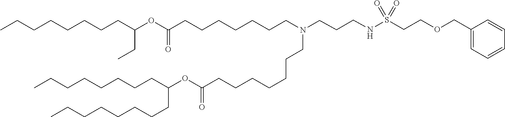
C(CCCCC(CCCCCCCC)OC(=O)CCCCCCCN(CCCNS(=O)(=O)CCOCC1=CC=CC=C1)CCCCCCCC(OC(CC)CCCCCCCC)=O)CCC
